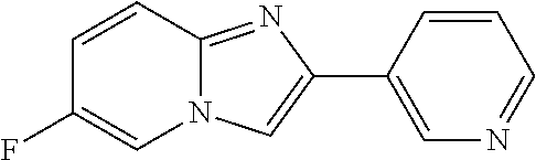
C1=CC2=NC(C3=CN=CC=C3)=CN2C=C1F
